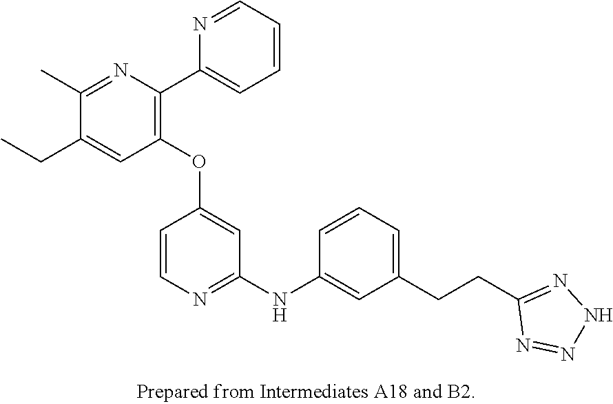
C1(OC2=CC(NC3=CC(CCC4=NNN=N4)=CC=C3)=NC=C2)=C(C2=CC=CC=N2)N=C(C)C(CC)=C1
